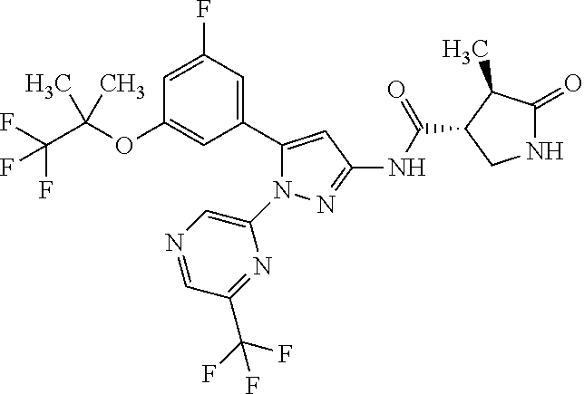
N1C(=O)C(C)C(C(NC2=NN(C3=CN=CC(C(F)(F)F)=N3)C(C3=CC(F)=CC(OC(C(F)(F)F)(C)C)=C3)=C2)=O)C1
